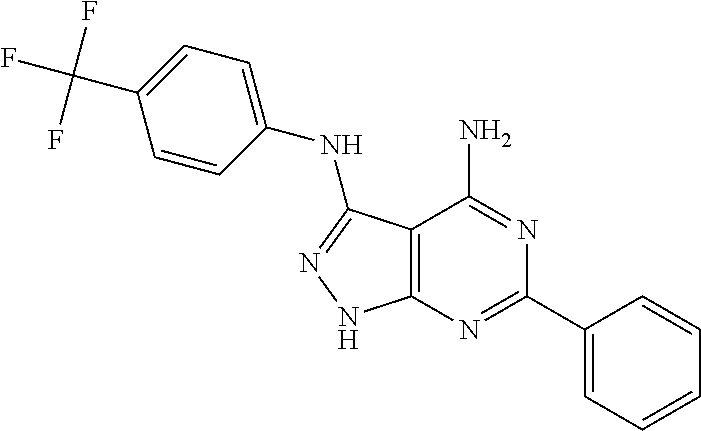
C1(C2=NC3=C(C(N)=N2)C(NC2=CC=C(C(F)(F)F)C=C2)=NN3)=CC=CC=C1
